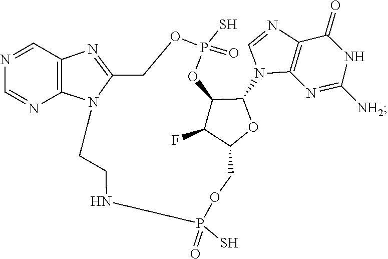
C1=NC2=C(N1C1C3C(F)C(COP(S)(=O)NCCN4C(=NC5=C4N=CN=C5)COP(S)(=O)O3)O1)N=C([NH2])NC2=O
